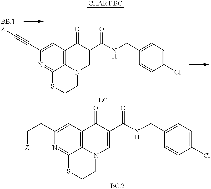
N1=C2C3=C(C=C1C#C[Z])C(=O)C(C(NCC1=CC=C(Cl)C=C1)=O)=CN3CCS2.N1=C2C3=C(C=C1CC[Z])C(=O)C(C(NCC1=CC=C(Cl)C=C1)=O)=CN3CCS2
